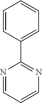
N1=CC=CN=C1C1=CC=CC=C1
